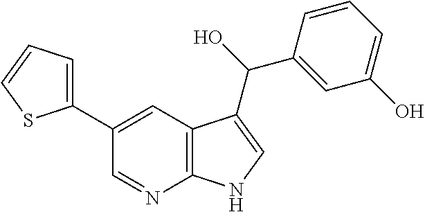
C12=C(C=C(C3=CC=CS3)C=N1)C(C(O)C1=CC(O)=CC=C1)=CN2
